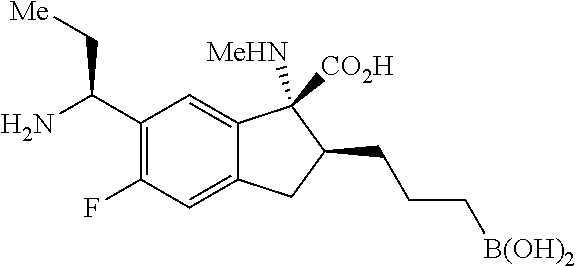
C1(C(N)C[Me])=C(F)C=C2C(=C1)C([MeHN])([CO2H])C(CCC[B(OH)2])C2
